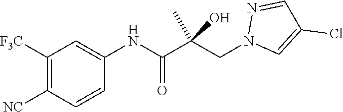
C1=CC([NC])=C([F3C])C=C1NC(C(CN1C=C(Cl)C=N1)(C)O)=O
